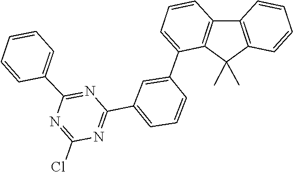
C1(Cl)=NC(C2=CC=CC=C2)=NC(C2=CC=CC(C3=CC=CC4=C3C(C)(C)C3=C4C=CC=C3)=C2)=N1
